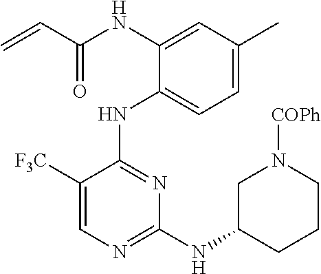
N(C1=CC(C)=CC=C1NC1=NC(NC2CCCN([COPh])C2)=NC=C1[F3C])C(C=C)=O
